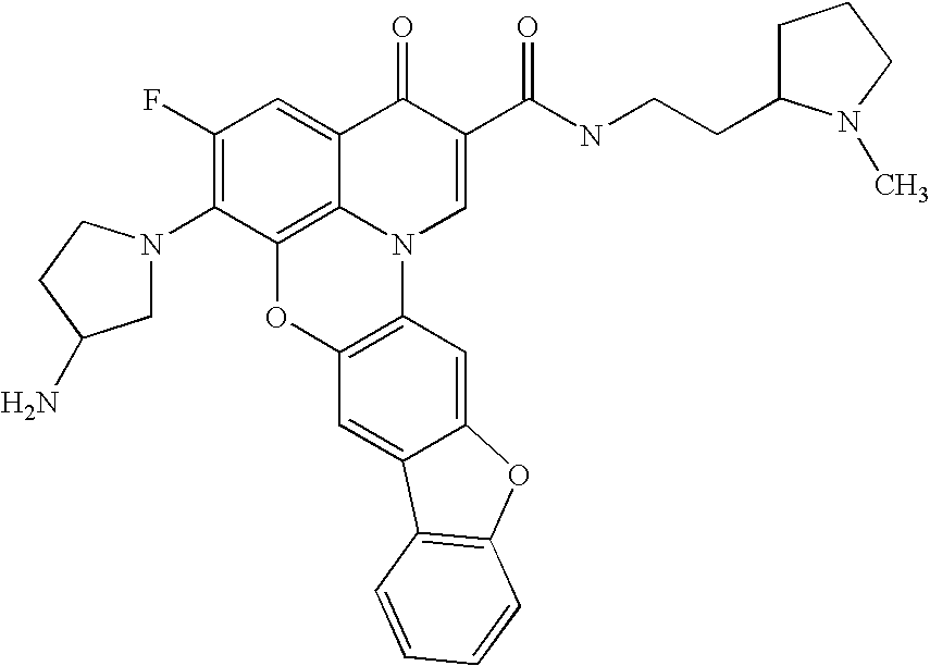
C1(F)=C(N2CC(N)CC2)C2=C3C(=C1)C(=O)C(C(=O)NCCC1CCCN1C)=CN3C1=C(O2)C=C2C(=C1)OC1=C2C=CC=C1
